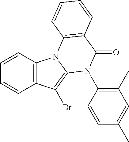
C1=CC2=C(C=C1)C(Br)=C1N2C2=C(C(=O)N1C1=C(C)C=C(C)C=C1)C=CC=C2
